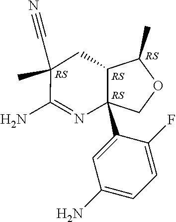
C12C(C)OCC1(C1=CC(N)=CC=C1F)N=C(N)C(C)(C#N)C2
